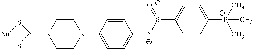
N1(c2s[Au]s2)CCN(C2=CC=C([N-]S(C3=CC=C([P+](C)(C)C)C=C3)(=O)=O)C=C2)CC1
